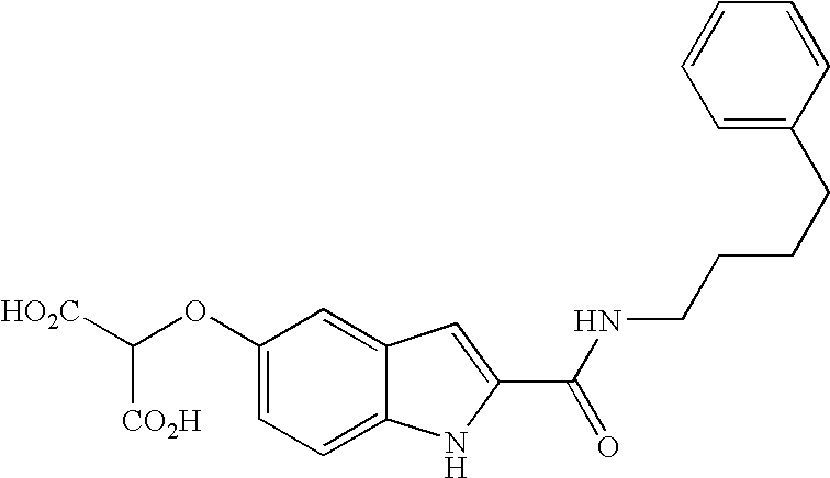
C1(OC([HO2C])[CO2H])=CC=C2C(=C1)C=C(C(NCCCCC1=CC=CC=C1)=O)N2
